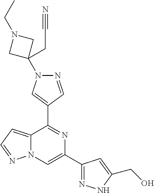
C12=CC=NN1C=C(C1=NNC(CO)=C1)N=C2C1=CN(C2(CC#N)CN(CC)C2)N=C1
